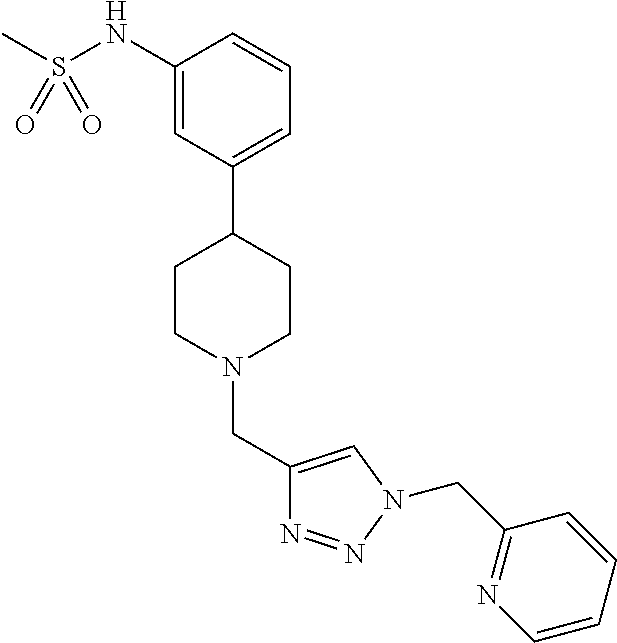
C1(NS(C)(=O)=O)=CC(C2CCN(CC3=CN(CC4=NC=CC=C4)N=N3)CC2)=CC=C1
